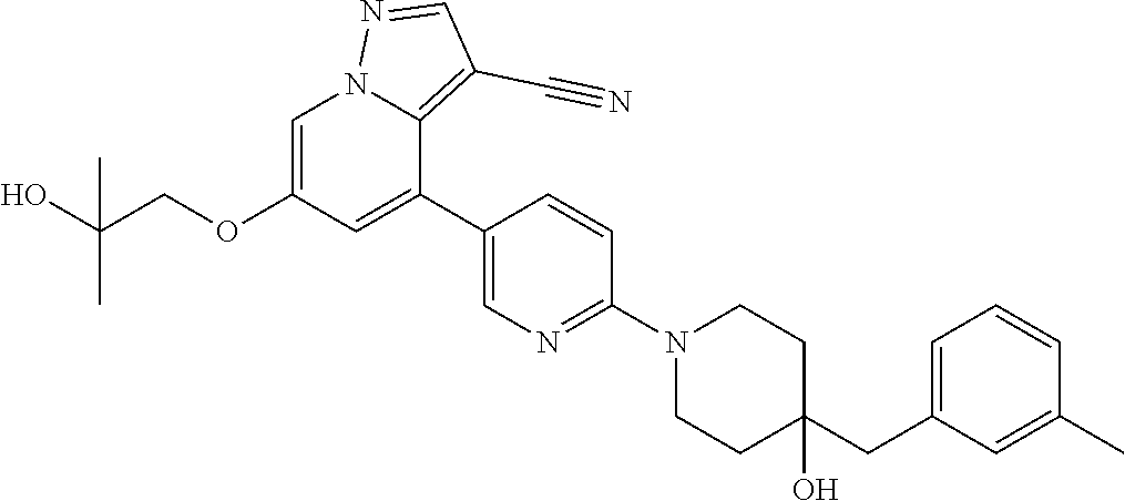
C1=C(OCC(O)(C)C)C=C(C2=CN=C(N3CCC(CC4=CC=CC(C)=C4)(O)CC3)C=C2)C2=C(C#N)C=NN12
